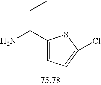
C1(C(N)CC)=CC=C(Cl)S1
